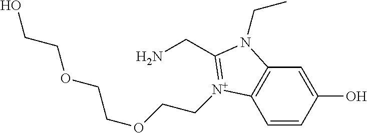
C1=CC(O)=CC2=C1[N+](CCOCCOCCO)=C(CN)N2CC
